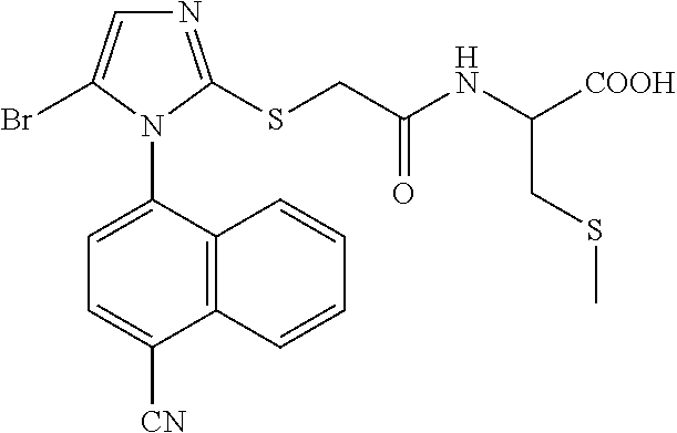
C12=C(C(N3C(Br)=CN=C3SCC(NC([COOH])CSC)=O)=CC=C1[CN])C=CC=C2
